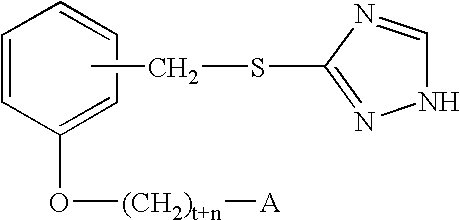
C1=CC(O[(CH2)t+n][A])=CC=C1.N1C=NC(SCC)=N1
